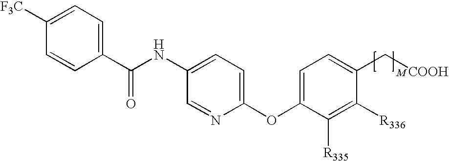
C1(NC(C2=CC=C([F3C])C=C2)=O)=CC=C(OC2=CC=C(C[COOH])C([R336])=C2[R335])N=C1
